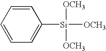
C1=CC=C([Si]([OCH3])([OCH3])[OCH3])C=C1
